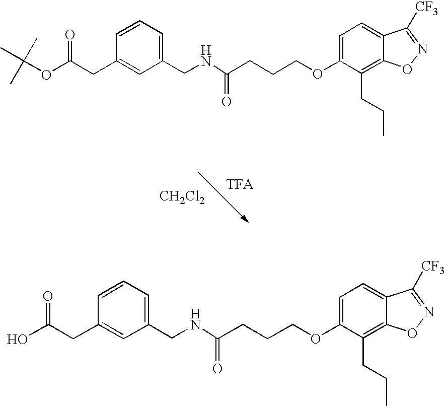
C1=C(OCCCC(NCC2=CC=CC(CC(OC(C)(C)C)=O)=C2)=O)C(CCC)=C2C(=C1)C([CF3])=NO2.[CH2Cl2].C1=C(OCCCC(NCC2=CC=CC(CC(O)=O)=C2)=O)C(CCC)=C2C(=C1)C([CF3])=NO2
